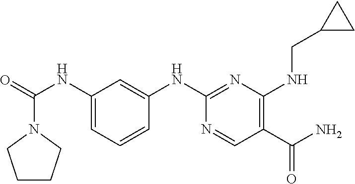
C1CCN(C(=O)NC2=CC=CC(NC3=NC(NCC4CC4)=C(C(N)=O)C=N3)=C2)C1
